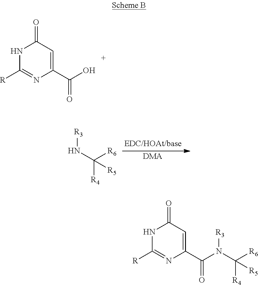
N1C([R])=NC(C(O)=O)=CC1=O.N([R3])C([R6])([R4])[R5].[DMA].N1C([R])=NC(C(N(C([R6])([R4])[R5])[R3])=O)=CC1=O
